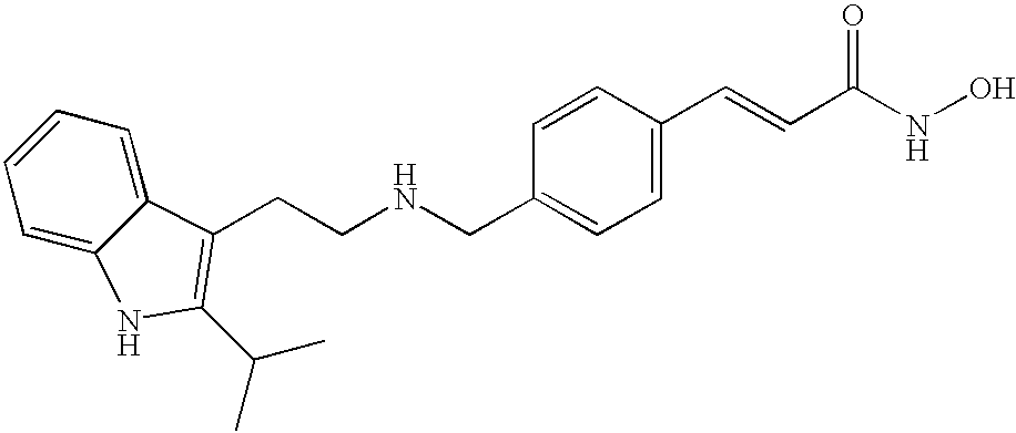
C(C1=CC=C(C=CC(NO)=O)C=C1)NCCC1=C(C(C)C)NC2=CC=CC=C21
